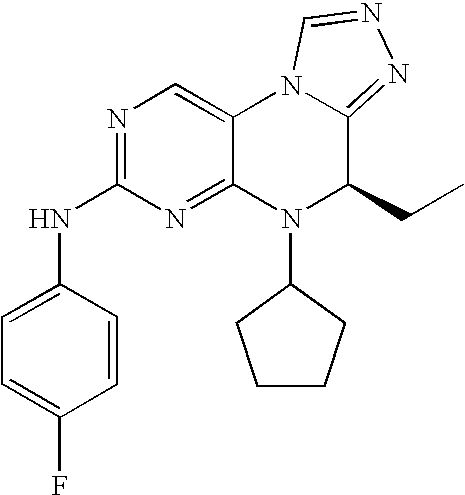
C1=C(F)C=CC(NC2=NC=C3C(=N2)N(C2CCCC2)C(CC)C2=NN=CN32)=C1
